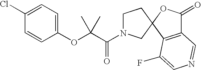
C1(Cl)=CC=C(OC(C(N2CCC3(C2)C2=C(C(=O)O3)C=NC=C2F)=O)(C)C)C=C1
